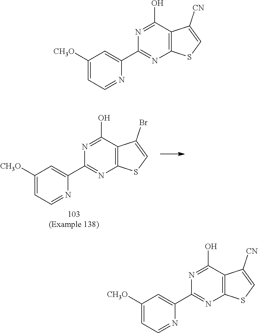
C12=C(C(O)=NC(C3=CC([CH3O])=CC=N3)=N1)C(Br)=CS2.C12=C(C(O)=NC(C3=CC([CH3O])=CC=N3)=N1)C([CN])=CS2.C12=C(C(O)=NC(C3=CC([CH3O])=CC=N3)=N1)C([CN])=CS2
